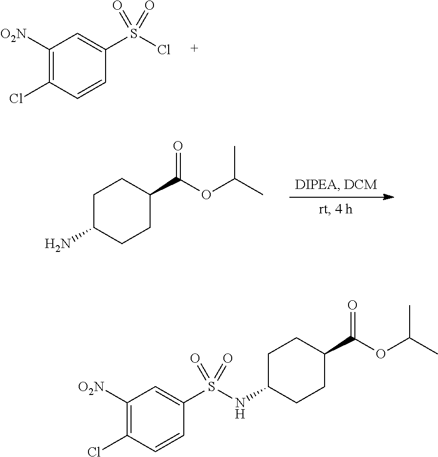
C1([O2N])=C(Cl)C=CC(S(Cl)(=O)=O)=C1.C1C(N)CCC(C(OC(C)C)=O)C1.C1([O2N])=C(Cl)C=CC(S(NC2CCC(C(OC(C)C)=O)CC2)(=O)=O)=C1
